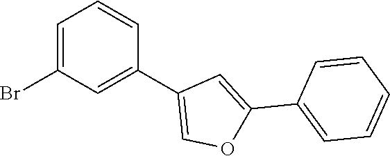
C1=C(Br)C=C(C2=COC(C3=CC=CC=C3)=C2)C=C1
